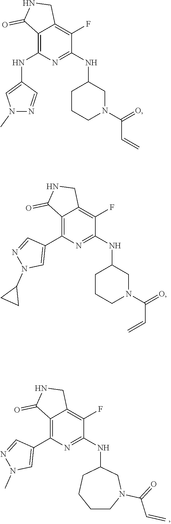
C12=C(NC3=CN(C)N=C3)N=C(NC3CCCN(C(=O)C=C)C3)C(F)=C1CNC2=O.C12=C(C3=CN(C4CC4)N=C3)N=C(NC3CCCN(C(=O)C=C)C3)C(F)=C1CNC2=O.C12=C(C3=CN(C)N=C3)N=C(NC3CCCCN(C(C=C)=O)C3)C(F)=C1CNC2=O
